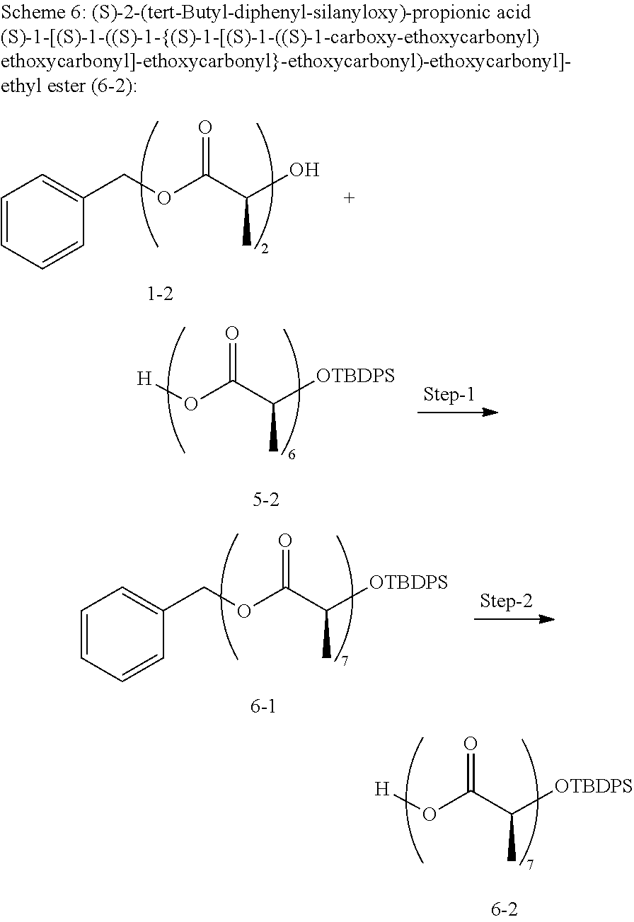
[H]OC(C([OTBDPS])C)=O.C1=CC=CC(COC(C([OTBDPS])C)=O)=C1.[H]OC(C([OTBDPS])C)=O.C1=CC=CC(COC(C(O)C)=O)=C1
